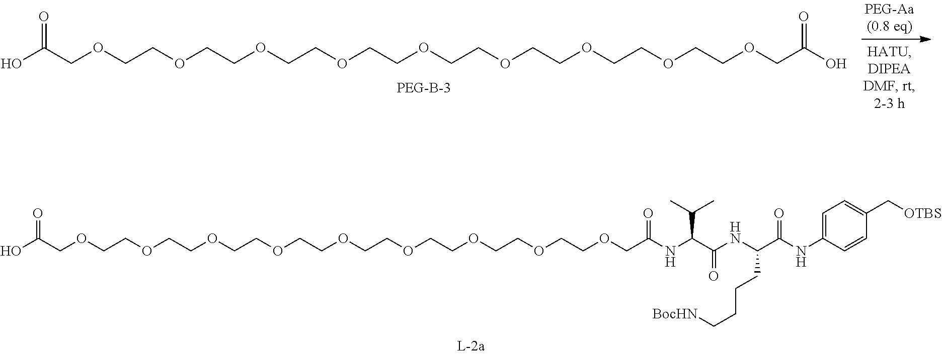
O(CCOCCOCCOCCOCCOCCOCCOCCOCC(O)=O)CC(O)=O.O(CCOCCOCCOCCOCCOCCOCCOCCOCC(=O)NC(C(NC(C(NC1=CC=C(C[OTBS])C=C1)=O)CCCC[BocHN])=O)C(C)C)CC(O)=O
